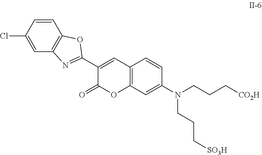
C12=C(C=C(N(CCC[CO2H])CCC[SO3H])C=C1)OC(=O)C(C1=NC3=C(O1)C=CC(Cl)=C3)=C2
